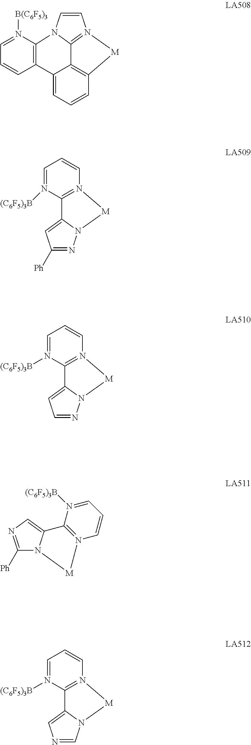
C1=CN2C3=N1[M]C1=C3C(=CC=C1)C1=C2N([B(C6F5)3])=CC=C1.N1=C([Ph])C=C2N1[M]N1=C2N([(C6F5)3B])=CC=C1.N1=CC=C2N1[M]N1=C2N([(C6F5)3B])=CC=C1.C1=NC=C2N1[M]N1=C2N([(C6F5)3B])=CC=C1.C1([Ph])=NC=C2N1[M]N1=C2N([(C6F5)3B])=CC=C1
